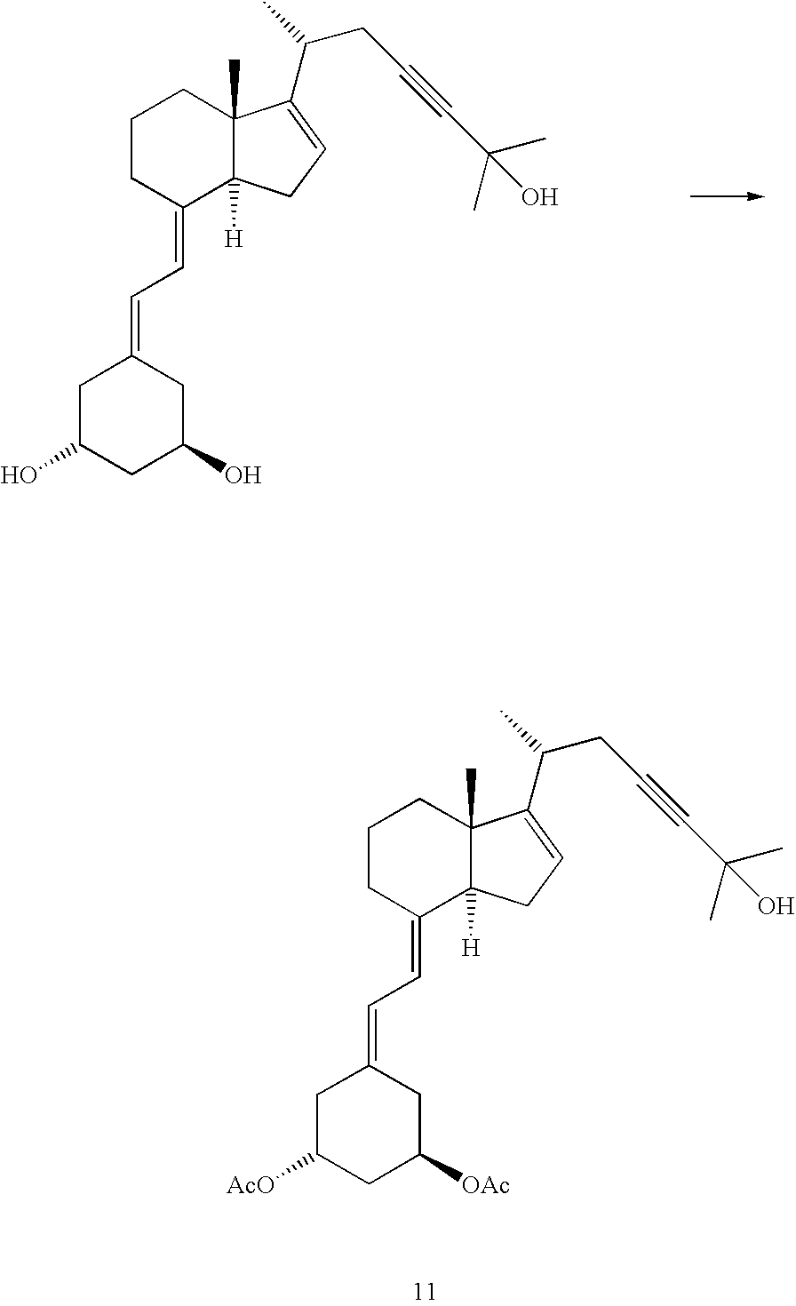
C1CCC(=CC=C2CC(O)CC(O)C2)C2([H])C1(C)C(C(CC#CC(C)(C)O)C)=CC2.C1CCC(=CC=C2CC([AcO])CC([OAc])C2)C2([H])C1(C)C(C(CC#CC(C)(C)O)C)=CC2
